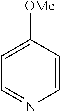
C1=C([OMe])C=CN=C1
